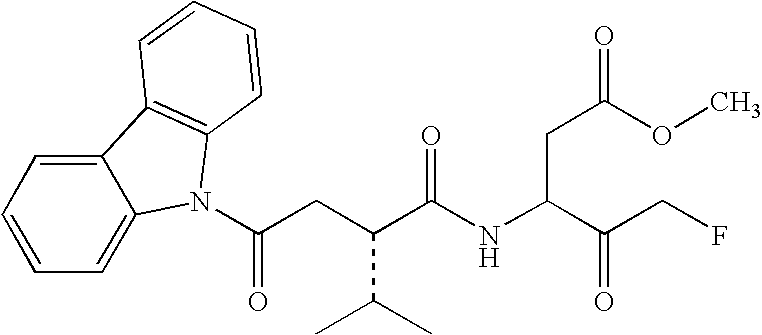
C12=CC=CC=C1N(C(=O)CC(C(C)C)C(NC(CC(=O)OC)C(CF)=O)=O)C1=C2C=CC=C1
